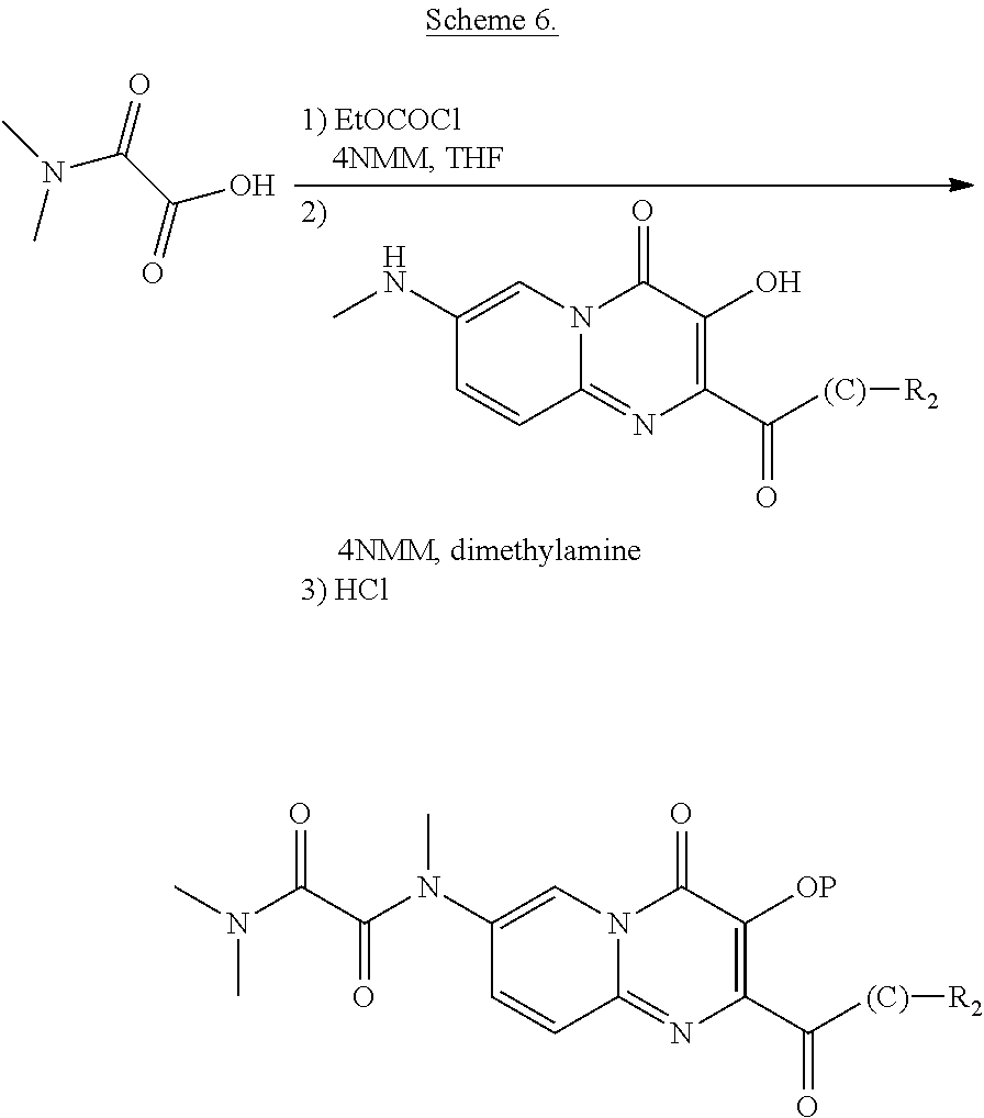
C12=NC(C([(C)][R2])=O)=C([OP])C(=O)N1C=C(N(C(C(N(C)C)=O)=O)C)C=C2.C12=NC(C([(C)][R2])=O)=C(O)C(=O)N1C=C(NC)C=C2.N(C)(C)C(C(O)=O)=O
